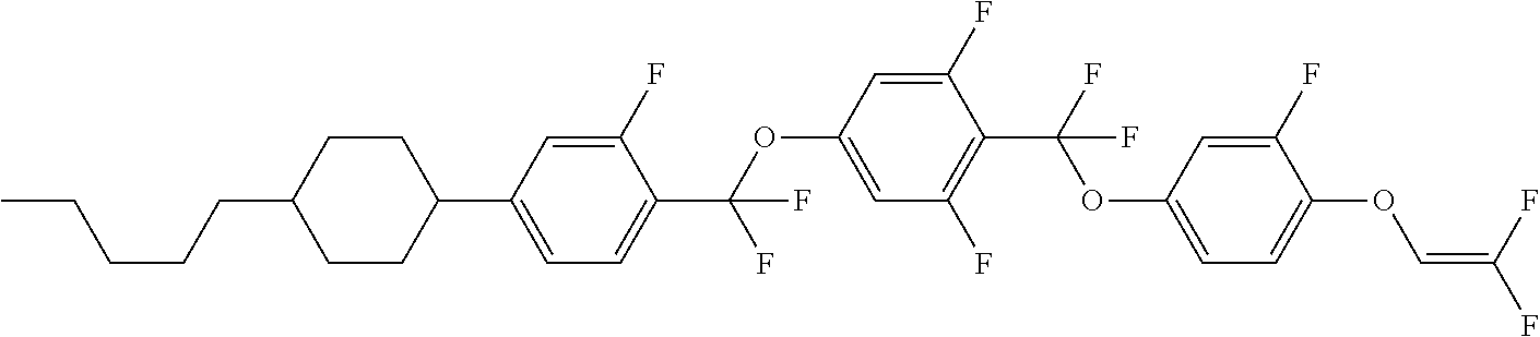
C1CC(C2=CC=C(C(OC3=CC(F)=C(C(F)(OC4=CC=C(OC=C(F)F)C(F)=C4)F)C(F)=C3)(F)F)C(F)=C2)CCC1CCCCC
